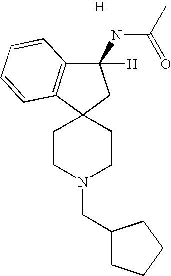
C12(CC(NC(C)=O)([H])C3=C1C=CC=C3)CCN(CC1CCCC1)CC2.[H]
